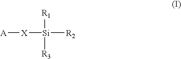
[A][X][Si]([R1])([R3])[R2]
